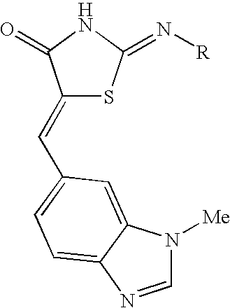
C1(=CC2=CC=C3C(=C2)N([Me])C=N3)SC(=N[R])NC1=O
